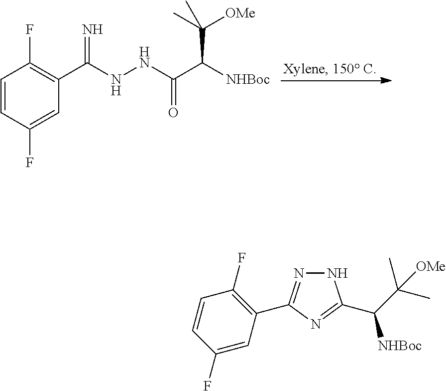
C1=CC(F)=CC(C(NNC(C([NHBoc])C(C)([OMe])C)=O)=N)=C1F.N1N=C(C2=C(F)C=CC(F)=C2)N=C1C(C(C)(C)[OMe])[NHBoc]
